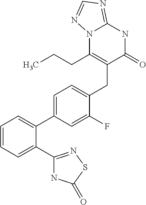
C1=C(C2=CC=CC=C2C2=NSC(=O)N2)C=C(F)C(CC2=C(CCC)N3C(=NC=N3)NC2=O)=C1
